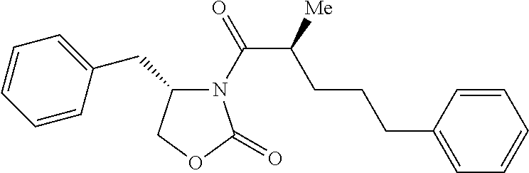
C1=CC(CCCC(C(N2C(CC3=CC=CC=C3)COC2=O)=O)[Me])=CC=C1
